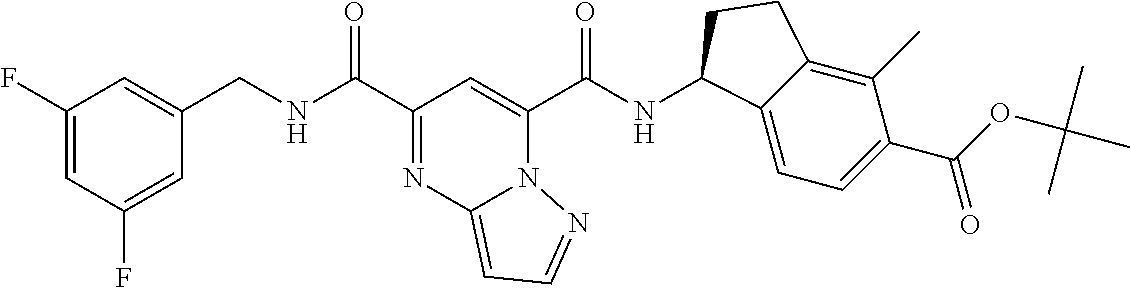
C1(F)=CC(F)=CC(CNC(C2=NC3=CC=NN3C(C(NC3C4=CC=C(C(OC(C)(C)C)=O)C(C)=C4CC3)=O)=C2)=O)=C1
